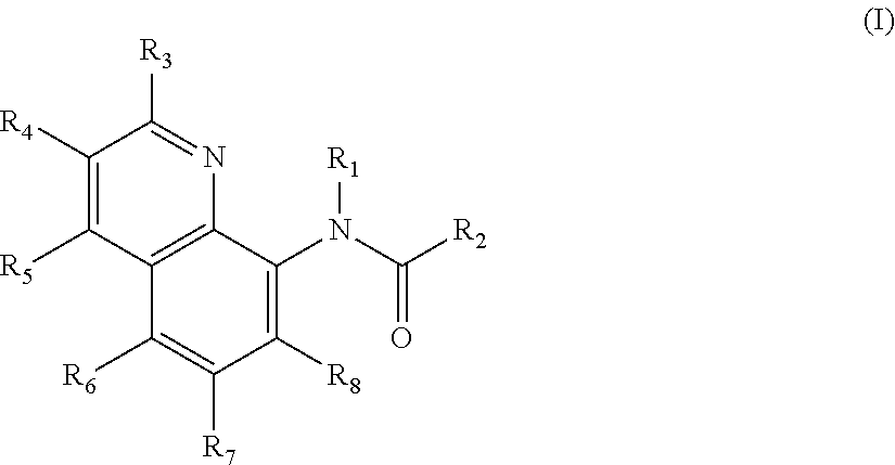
C1([R4])=C([R5])C2=C(N=C1[R3])C(N(C(=O)[R2])[R1])=C([R8])C([R7])=C2[R6]
